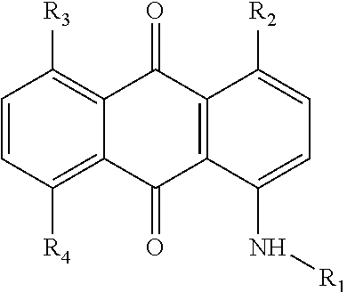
C1=CC([R4])=C2C(=C1[R3])C(=O)C1=C(C2=O)C(N[R1])=CC=C1[R2]
